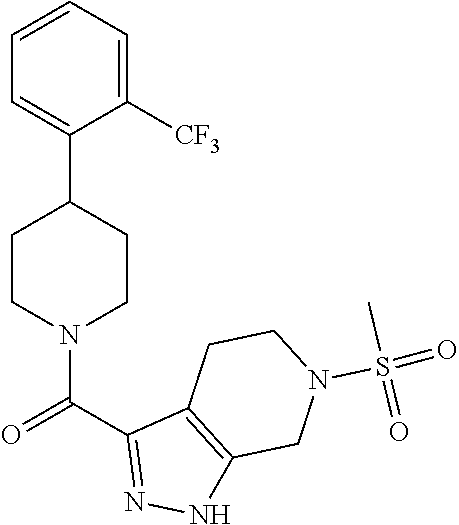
C1=CC=C([CF3])C(C2CCN(C(C3=NNC4=C3CCN(S(=O)(=O)C)C4)=O)CC2)=C1
